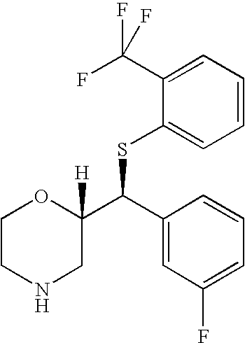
C1(C(F)(F)F)=CC=CC=C1SC(C1([H])OCCNC1)C1=CC(F)=CC=C1
